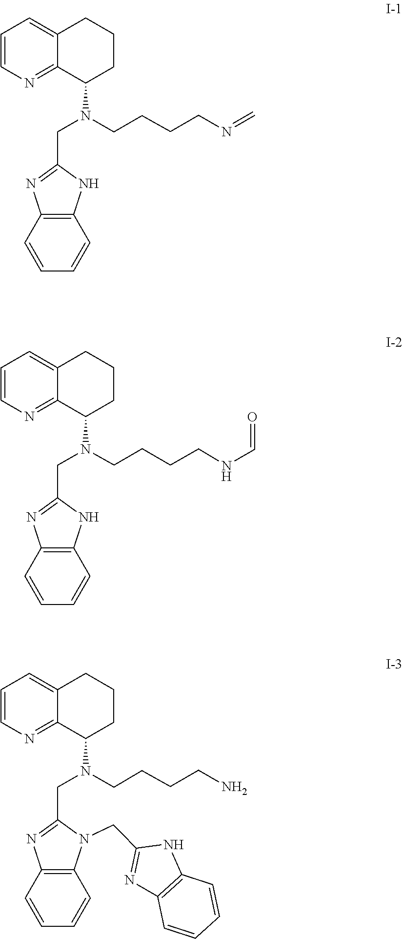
C12=NC=CC=C1CCCC2N(CCCCN=C)CC1=NC2=C(N1)C=CC=C2.C12=NC=CC=C1CCCC2N(CCCCNC=O)CC1=NC2=C(N1)C=CC=C2.C12=NC=CC=C1CCCC2N(CCCCN)CC1=NC2=C(N1CC1=NC3=C(N1)C=CC=C3)C=CC=C2
